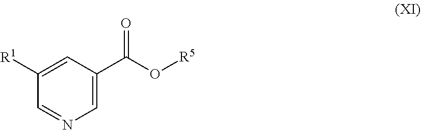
C1([R1])=CC(C(=O)O[R5])=CN=C1
